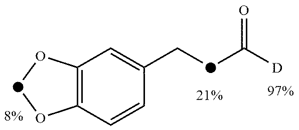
C12=C(C=CC(C[d]C([D])=O)=C1)O[d]O2
